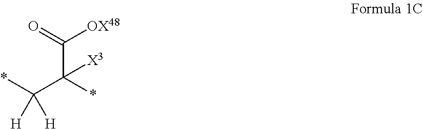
C(C(*)(C(*)([H])[H])[X3])([OX48])=O
